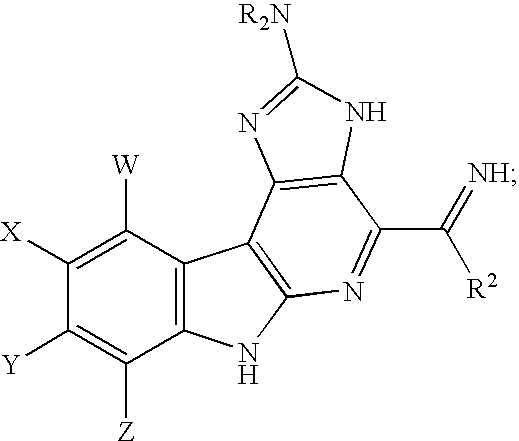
C1([W])=C([X])C([Y])=C([Z])C2=C1C1=C(N2)N=C(C(=[NH])[R2])C2=C1N=C([R2N])N2
